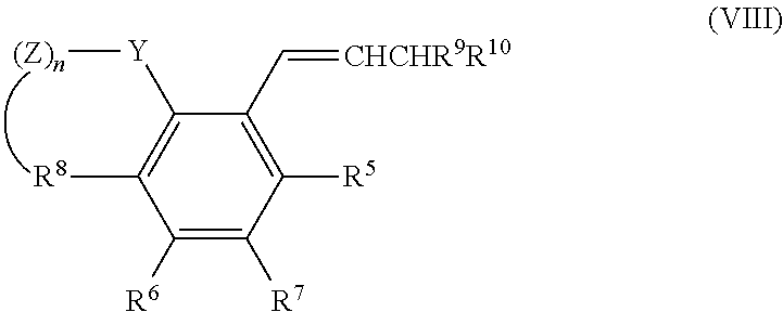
C1([R6])=C([R7])C([R5])=C(C=[CHCHR9R10])C([Y][(Z)n])=C1[R8]
